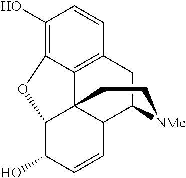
C12=C3CC4C5C1(C(C(O)C=C5)OC2=C(O)C=C3)CC[NMe]4
